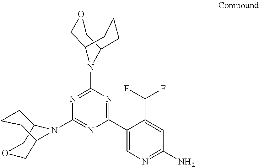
C1(N2C3COCC2CCC3)=NC(C2=CN=C(N)C=C2C(F)F)=NC(N2C3COCC2CCC3)=N1
